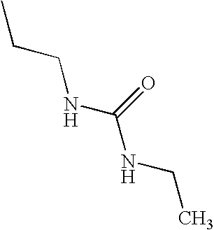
CCCNC(NCC)=O
